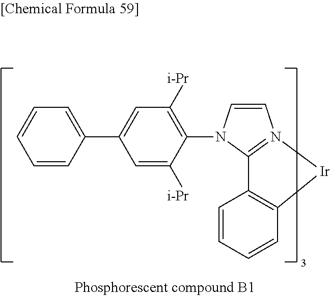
C1=CC(C2=CC([i-Pr])=C(N3C=CN4=C3C3=C(C=CC=C3)[Ir]4)C([i-Pr])=C2)=CC=C1
